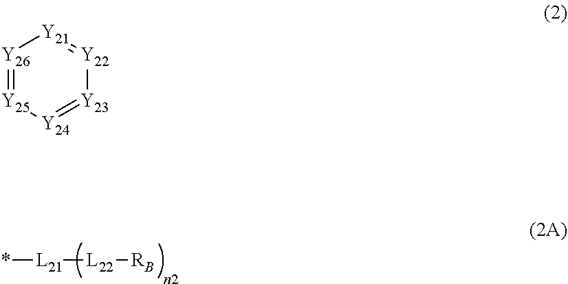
*[L21][L22][RB].[Y26]1=[Y25][Y24]=[Y23][Y22]=[Y21]1
